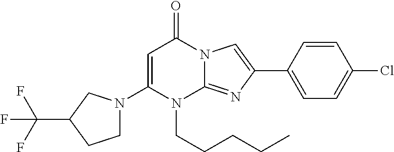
C1(N2CCC(C(F)(F)F)C2)=CC(=O)N2C(=NC(C3=CC=C(Cl)C=C3)=C2)N1CCCCC
